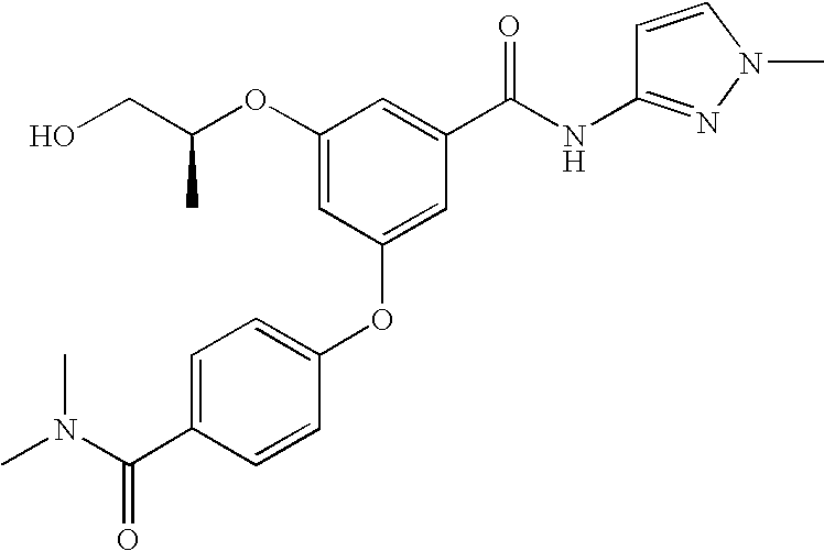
OCC(OC1=CC(OC2=CC=C(C(N(C)C)=O)C=C2)=CC(C(NC2=NN(C)C=C2)=O)=C1)C
